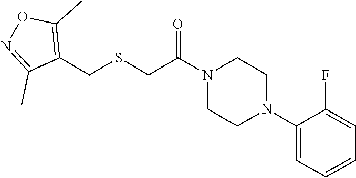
C1CN(C(CSCC2=C(C)ON=C2C)=O)CCN1C1=CC=CC=C1F
